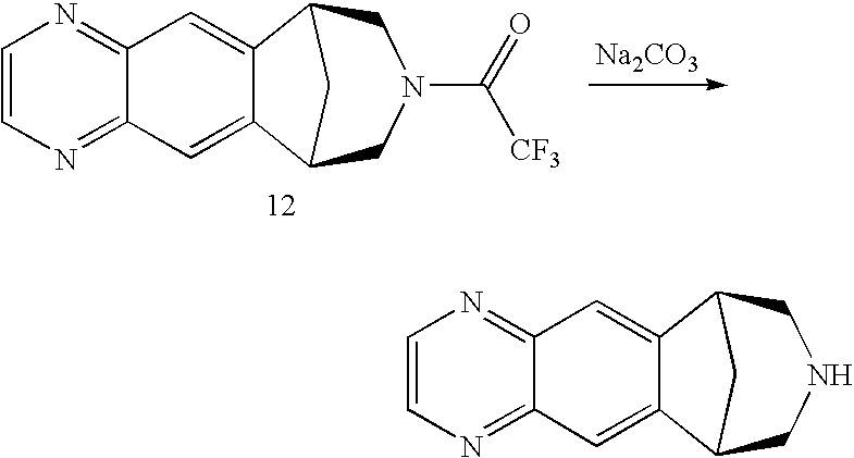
C12=NC=CN=C1C=C1C(=C2)C2CN(C(=O)[CF3])CC1C2.[Na2CO3].C12=NC=CN=C1C=C1C(=C2)C2CNCC1C2
